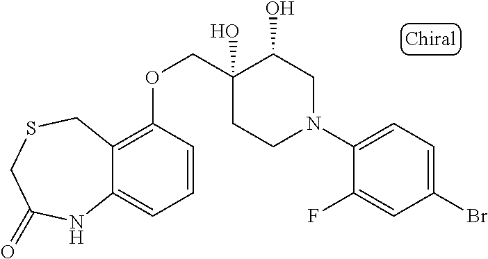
C1(N2CC(O)C(O)(COC3=C4C(=CC=C3)NC(=O)CSC4)CC2)=CC=C(Br)C=C1F
